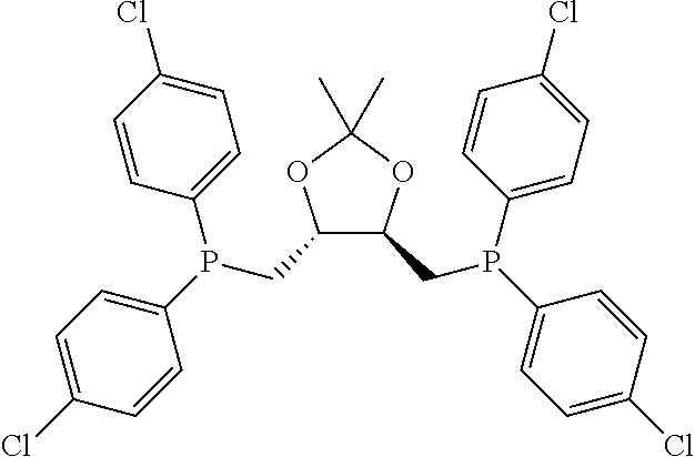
C1(Cl)=CC=C(P(C2=CC=C(Cl)C=C2)CC2C(CP(C3=CC=C(Cl)C=C3)C3=CC=C(Cl)C=C3)OC(C)(C)O2)C=C1
